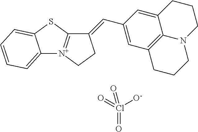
C12=CC=CC=C1SC1=[N+]2CCC1=CC1=CC2=C3C(=C1)CCCN3CCC2.Cl(=O)(=O)([O-])=O
